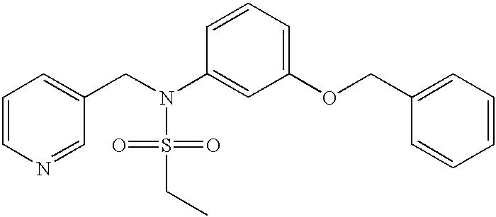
C1=CN=CC(CN(S(=O)(=O)CC)C2=CC(OCC3=CC=CC=C3)=CC=C2)=C1
